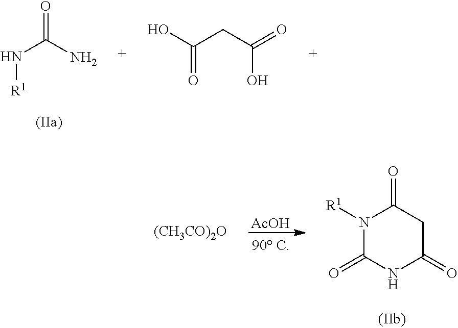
N(C(=O)N)[R1].O=C(O)CC(=O)O.[(CH3CO)2O].[AcOH].N1([R1])C(=O)NC(=O)CC1=O
